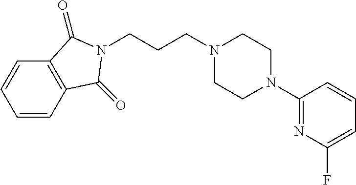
C(CCN1CCN(C2=NC(F)=CC=C2)CC1)N1C(=O)C2=C(C=CC=C2)C1=O
